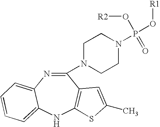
C1(N2CCN(P(O[R1])(O[R2])=O)CC2)=NC2=CC=CC=C2NC2=C1C=C(C)S2
